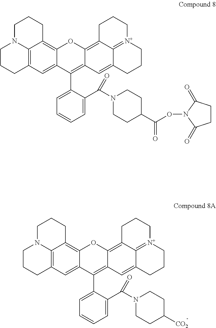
C1CCC2=C3N1CCCC3=C1C(=C2)C(C2=CC=CC=C2C(N2CCC(C(ON3C(=O)CCC3=O)=O)CC2)=O)=C2C(=C3C4=[N+](CCCC4=C2)CCC3)O1.C1CCC2=C3N1CCCC3=C1C(=C2)C(C2=CC=CC=C2C(N2CCC([CO2])CC2)=O)=C2C(=C3C4=[N+](CCCC4=C2)CCC3)O1
